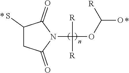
C1(S)CC(=O)N(C([R])([R])OC(O)[R])C1=O
